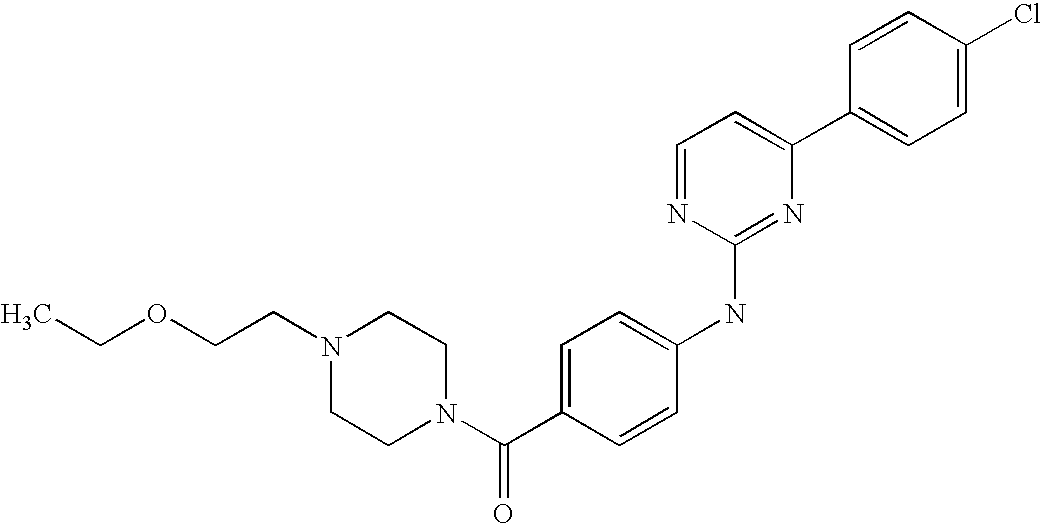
C1=CC(C2=CC=NC(NC3=CC=C(C(N4CCN(CCOCC)CC4)=O)C=C3)=N2)=CC=C1Cl
